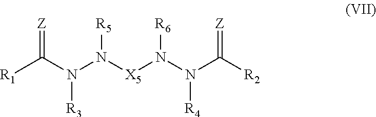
[R1]C(N(N([X5]N(N(C([R2])=[Z])[R4])[R6])[R5])[R3])=[Z]
